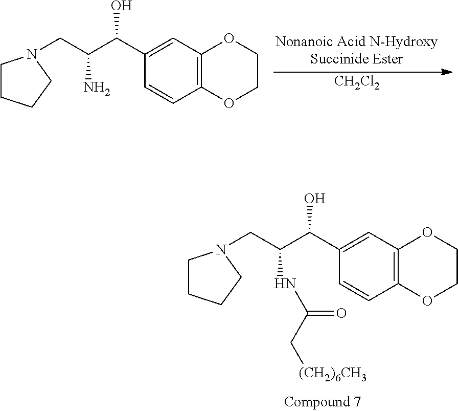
C1(C(C(CN2CCCC2)N)O)=CC2=C(C=C1)OCCO2.[CH2Cl2].C1(C(C(CN2CCCC2)NC(C[(CH2)6CH3])=O)O)=CC2=C(C=C1)OCCO2
